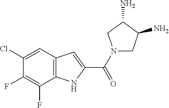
C1(Cl)=CC2=C(C(F)=C1F)NC(C(=O)N1CC(N)C(N)C1)=C2
